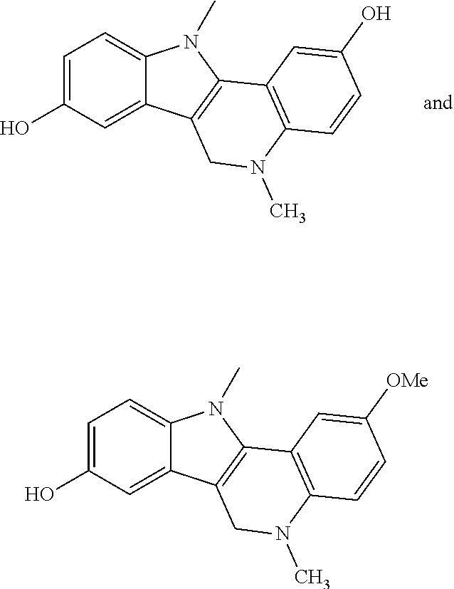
C1=C(O)C=C2C(=C1)N(C)C1=C2CN(C)C2=C1C=C(O)C=C2.C1=C(O)C=C2C(=C1)N(C)C1=C2CN(C)C2=C1C=C([OMe])C=C2
